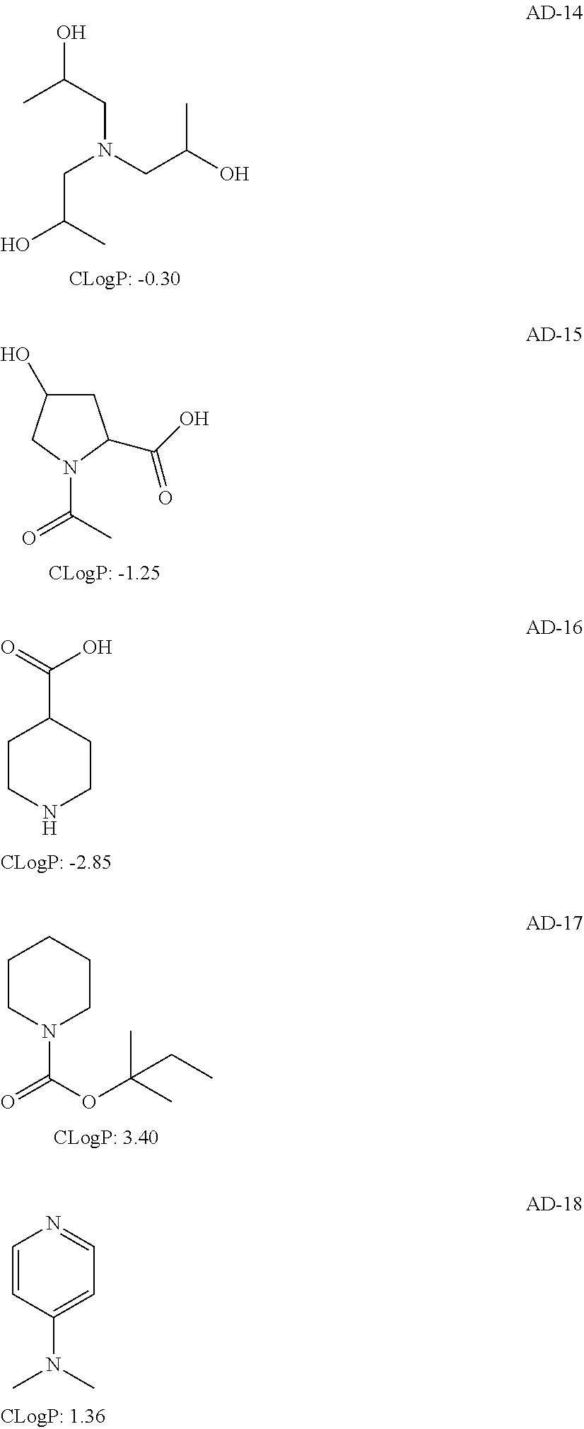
CC(CN(CC(O)C)CC(O)C)O.C1C(O)CN(C(C)=O)C1C(O)=O.C1CNCCC1C(=O)O.C1CN(C(OC(C)(C)CC)=O)CCC1.C1=CC(N(C)C)=CC=N1
